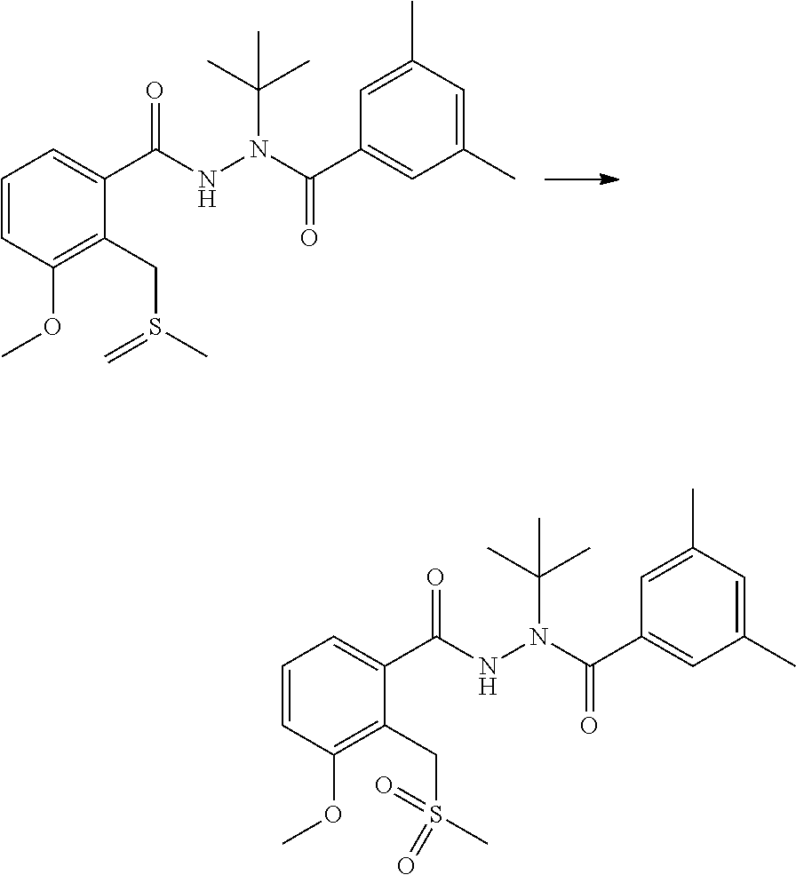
C1=CC(OC)=C(CS(C)(=O)=O)C(C(=O)NN(C(C2=CC(C)=CC(C)=C2)=O)C(C)(C)C)=C1.C1=CC(OC)=C(CS(C)=C)C(C(=O)NN(C(C2=CC(C)=CC(C)=C2)=O)C(C)(C)C)=C1
